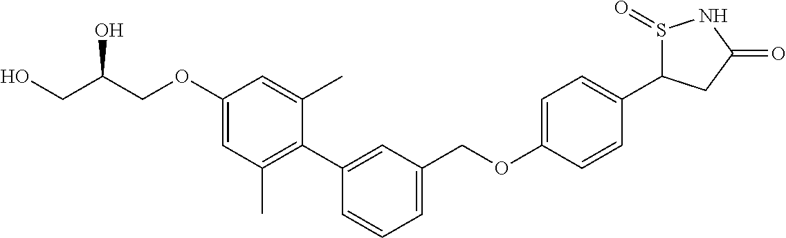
C1(OCC(CO)O)=CC(C)=C(C2=CC(COC3=CC=C(C4S(=O)NC(=O)C4)C=C3)=CC=C2)C(C)=C1
